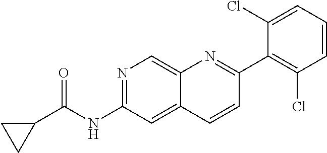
N1=C(NC(C2CC2)=O)C=C2C(=C1)N=C(C1=C(Cl)C=CC=C1Cl)C=C2
